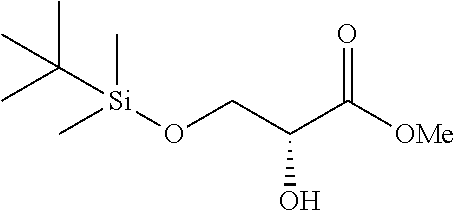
C[Si](OCC(C([OMe])=O)O)(C)C(C)(C)C
